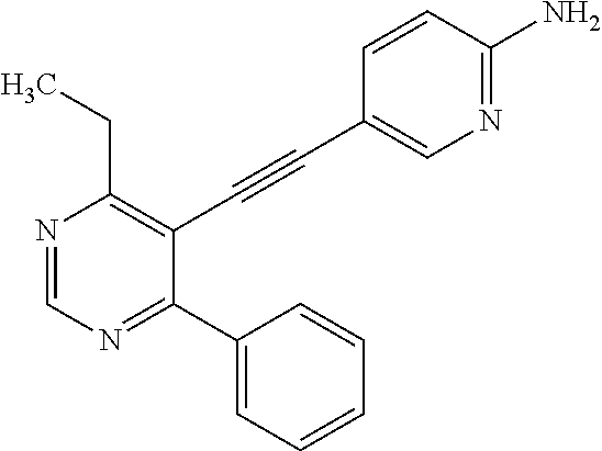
N1=CN=C(C2=CC=CC=C2)C(C#CC2=CN=C(N)C=C2)=C1CC
